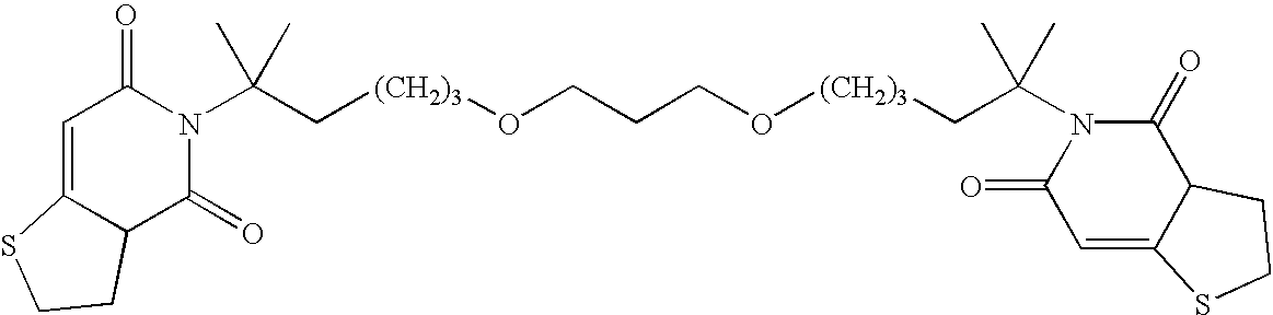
N1(C(C[(CH2)3]OCCCO[(CH2)3]CC(N2C(=O)C=C3C(C2=O)CCS3)(C)C)(C)C)C(=O)C=C2C(C1=O)CCS2
